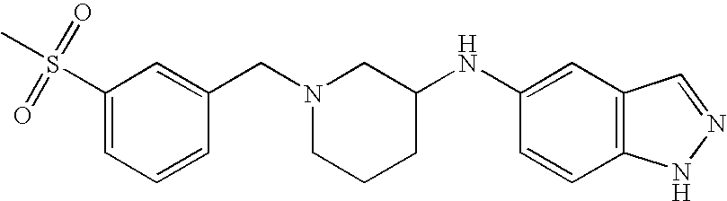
C1(S(=O)(=O)C)=CC=CC(CN2CCCC(NC3=CC4=C(C=C3)NN=C4)C2)=C1
